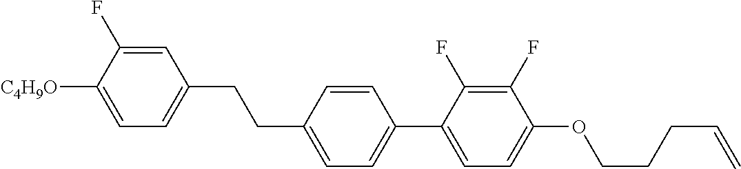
C1=C(F)C([C4H9O])=CC=C1CCC1=CC=C(C2=CC=C(OCCCC=C)C(F)=C2F)C=C1
